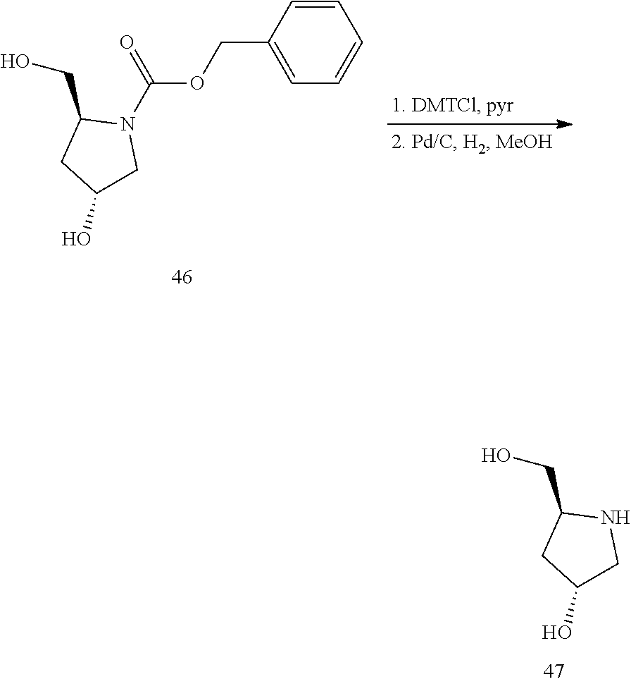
C1=CC(COC(=O)N2C(CO)CC(O)C2)=CC=C1.C1(CO)CC(O)CN1
